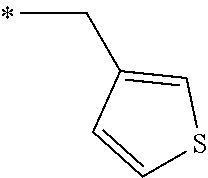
C(C)C1=CSC=C1
